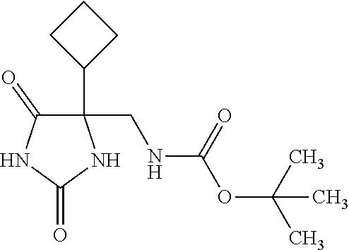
C1(C2CCC2)(CNC(OC(C)(C)C)=O)C(=O)NC(=O)N1
